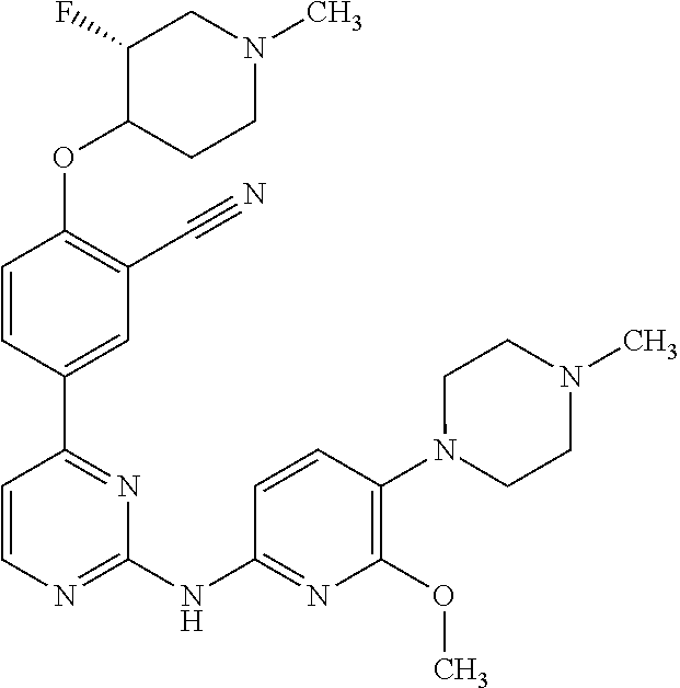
C1=CC(C2=NC(NC3=NC(OC)=C(N4CCN(C)CC4)C=C3)=NC=C2)=CC(C#N)=C1OC1CCN(C)CC1F
